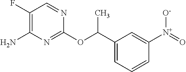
C1=CC=C(C(OC2=NC(N)=C(F)C=N2)C)C=C1[N+](=O)[O-]
